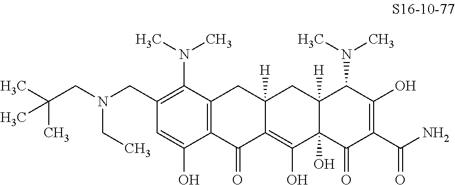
C1(CN(CC(C)(C)C)CC)=C(N(C)C)C2=C(C(O)=C1)C(=O)C1=C(O)C3(O)C([H])(CC1([H])C2)C(N(C)C)C(O)=C(C(N)=O)C3=O
